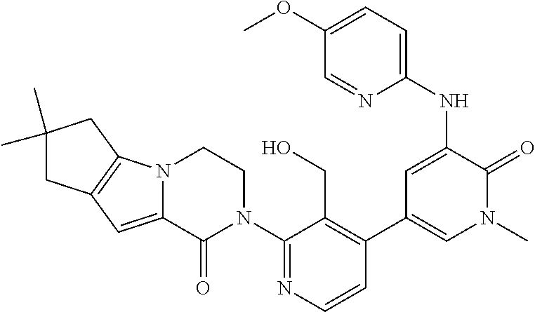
C1(N2CCN3C(=CC4=C3CC(C)(C)C4)C2=O)=NC=CC(C2=CN(C)C(=O)C(NC3=CC=C(OC)C=N3)=C2)=C1CO
